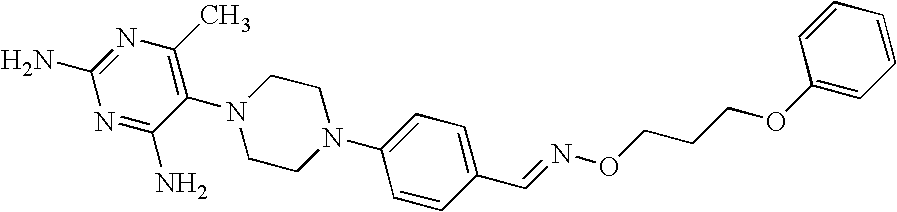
C1(N2CCN(C3=CC=C(C=NOCCCOC4=CC=CC=C4)C=C3)CC2)=C(C)N=C(N)N=C1N
